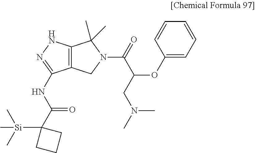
C12=C(NN=C1NC(C1([Si](C)(C)C)CCC1)=O)C(C)(C)N(C(C(OC1=CC=CC=C1)CN(C)C)=O)C2
